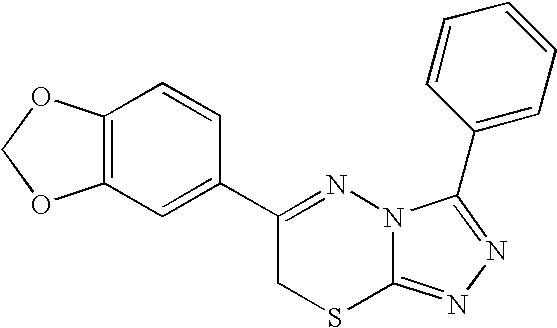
C12=C(C=C(C3=NN4C(=NN=C4C4=CC=CC=C4)SC3)C=C1)OCO2
